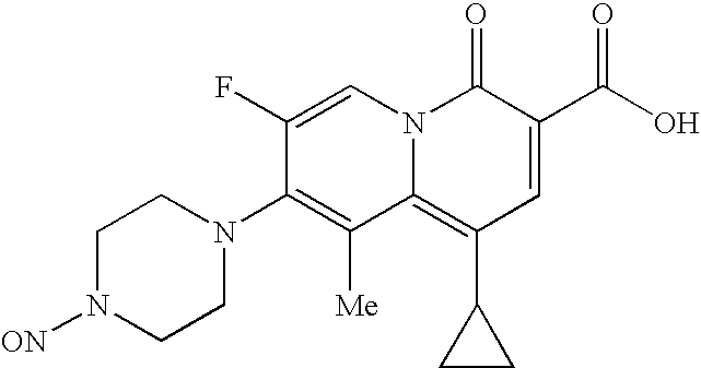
C12=C(C3CC3)C=C(C(O)=O)C(=O)N1C=C(F)C(N1CCN([ON])CC1)=C2[Me]
